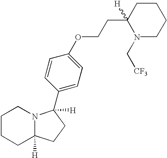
C1CCC2([H])N(C1)C([H])(C1=CC=C(OCCC3([H])N(C[CF3])CCCC3)C=C1)CC2
